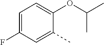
C1(C)=CC(F)=CC=C1OC(C)C
